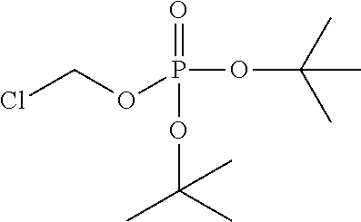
ClCOP(=O)(OC(C)(C)C)OC(C)(C)C
